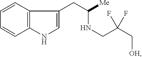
N(C(CC1=CNC2=C1C=CC=C2)[Me])CC(C[OH])(F)F
